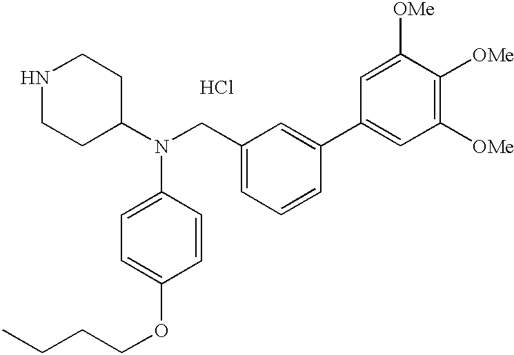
N1CCC(N(C2=CC=C(OCCCC)C=C2)CC2=CC=CC(C3=CC([OMe])=C([OMe])C([OMe])=C3)=C2)CC1.Cl
